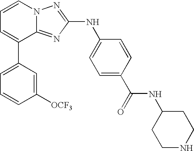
C1=C(C2=CC=CN3C2=NC(NC2=CC=C(C(=O)NC4CCNCC4)C=C2)=N3)C=C([OCF3])C=C1
